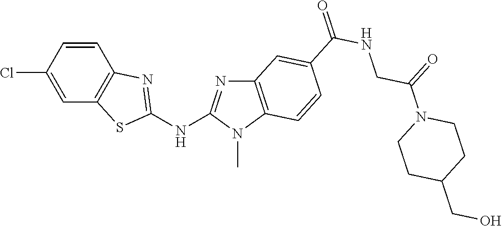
ClC1=CC2=C(C=C1)N=C(NC1=NC3=C(N1C)C=CC(C(NCC(N1CCC(CO)CC1)=O)=O)=C3)S2
